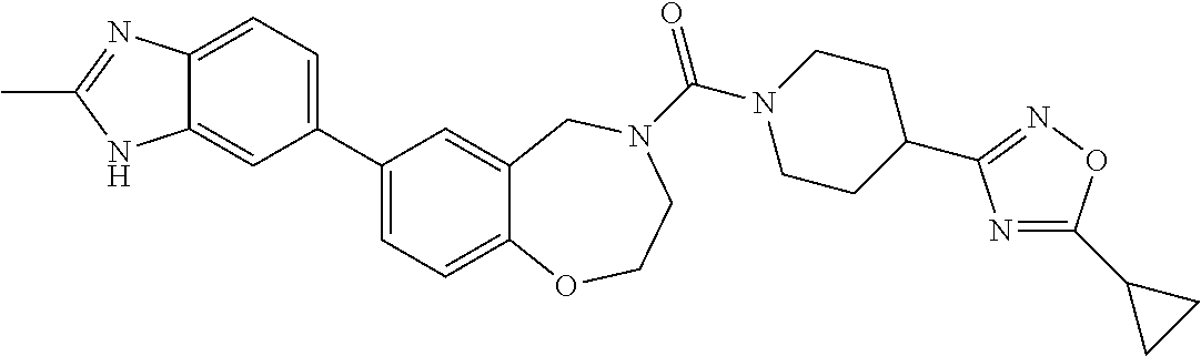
C1(C2=CC=C3C(=C2)NC(C)=N3)=CC=C2C(=C1)CN(C(N1CCC(C3=NOC(C4CC4)=N3)CC1)=O)CCO2
